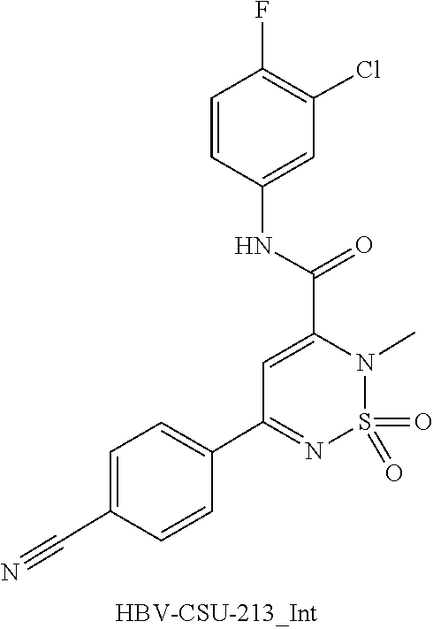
O=S1(=O)N(C)C(C(NC2=CC(Cl)=C(F)C=C2)=O)=CC(C2=CC=C(C#N)C=C2)=N1
